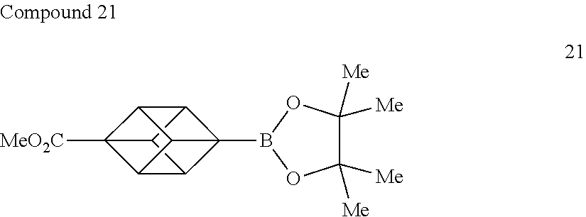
[MeO2C]C12C3C4C5(B6OC([Me])([Me])C([Me])([Me])O6)C3C1C5C24
